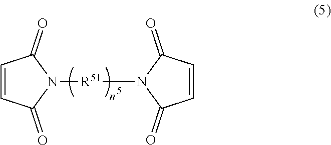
C1=CC(=O)N([R51]N2C(=O)C=CC2=O)C1=O
